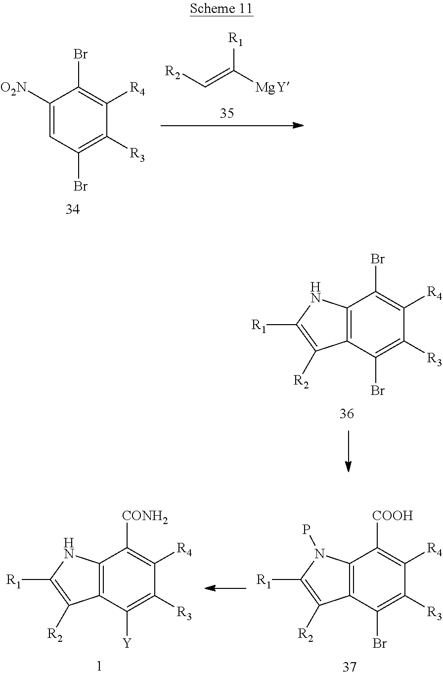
[R2]C=C([MgY])[R1].C1([O2N])=CC(Br)=C([R3])C([R4])=C1Br.C12=C(C(Br)=C([R3])C([R4])=C1Br)C([R2])=C([R1])N2.C12=C(C([Y])=C([R3])C([R4])=C1[CONH2])C([R2])=C([R1])N2.C12=C(C(Br)=C([R3])C([R4])=C1[COOH])C([R2])=C([R1])N2P
